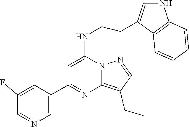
C1(CC)=C2N(N=C1)C(NCCC1=CNC3=C1C=CC=C3)=CC(C1=CN=CC(F)=C1)=N2
